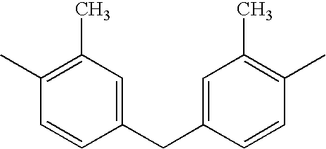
CC1=C(C)C=C(CC2=CC(C)=C(C)C=C2)C=C1
